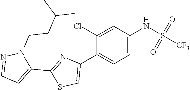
C1=C(C2=CC=C(NS(=O)(=O)[CF3])C=C2Cl)N=C(C2=CC=NN2CCC(C)C)S1
